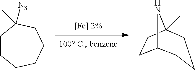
C12CCC(C)(N1)CCC2.CC1([N3])CCCCCC1
